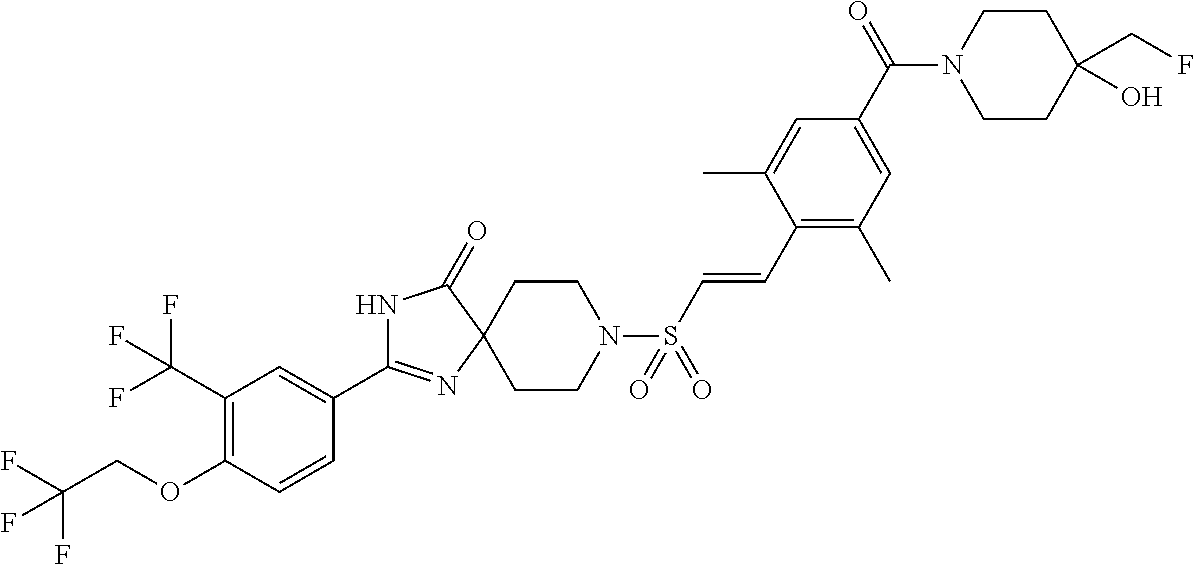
N1C(C2=CC(C(F)(F)F)=C(OCC(F)(F)F)C=C2)=NC2(C1=O)CCN(S(C=CC1=C(C)C=C(C(N3CCC(CF)(O)CC3)=O)C=C1C)(=O)=O)CC2
